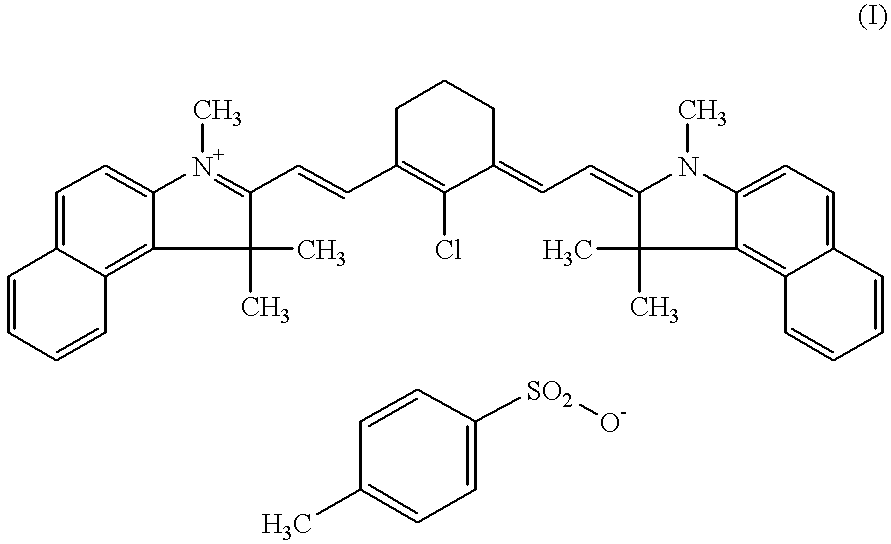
C1=CC2=C3C(=CC=C2C=C1)[N+](C)=C(C=CC1=C(Cl)C(=CC=C2C(C)(C)C4=C5C(=CC=C4N2C)C=CC=C5)CCC1)C3(C)C.C1=C([SO2][O-])C=CC(C)=C1
